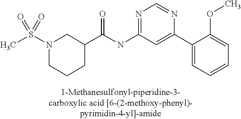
C1C(C(NC2=NC=NC(C3=CC=CC=C3OC)=C2)=O)CN(S(C)(=O)=O)CC1
